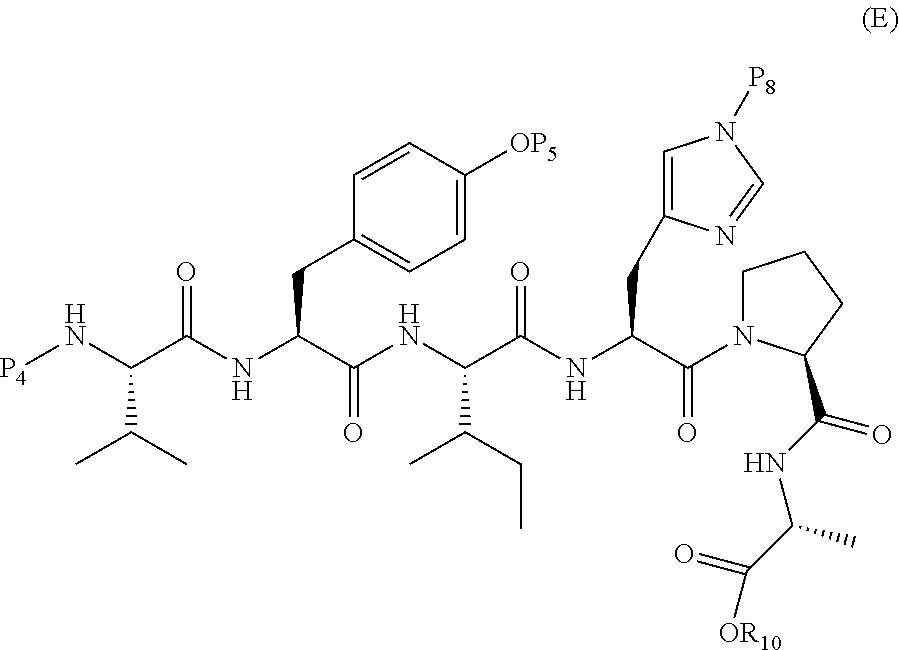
C(NC(C(=O)N1CCCC1C(=O)NC(C)C(=O)[OR10])CC1=CN([P8])C=N1)(C(NC(=O)C(NC(=O)C(N[P4])C(C)C)CC1=CC=C([OP5])C=C1)C(CC)C)=O
